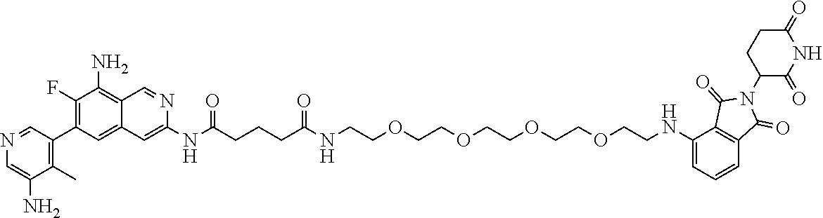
N(C(CCCC(NCCOCCOCCOCCOCCNC1=CC=CC2=C1C(=O)N(C1CCC(=O)NC1=O)C2=O)=O)=O)C1=CC2=CC(C3=C(C)C(N)=CN=C3)=C(F)C(N)=C2C=N1
